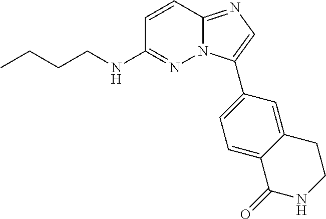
C1=CC2=NC=C(C3=CC=C4C(=C3)CCNC4=O)N2N=C1NCCCC
